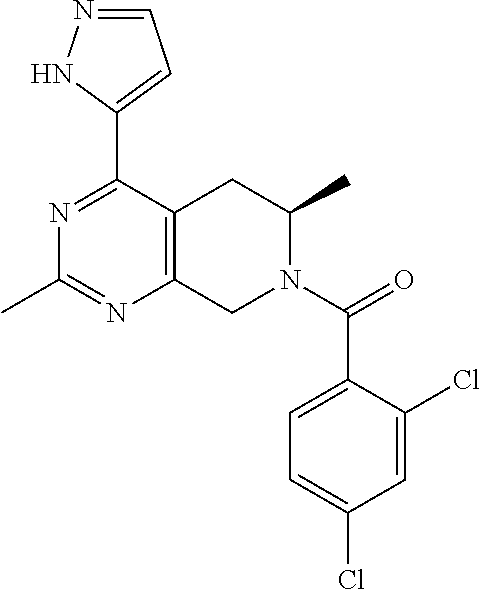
C1=NNC(C2=NC(C)=NC3=C2CC(C)N(C(=O)C2=CC=C(Cl)C=C2Cl)C3)=C1
